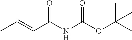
CC=CC(NC(OC(C)(C)C)=O)=O
